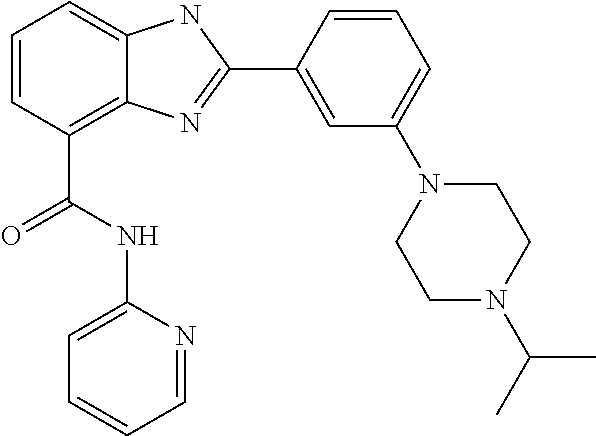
C1=CC(C(NC2=CC=CC=N2)=O)=C2C(=C1)NC(C1=CC(N3CCN(C(C)C)CC3)=CC=C1)=N2
